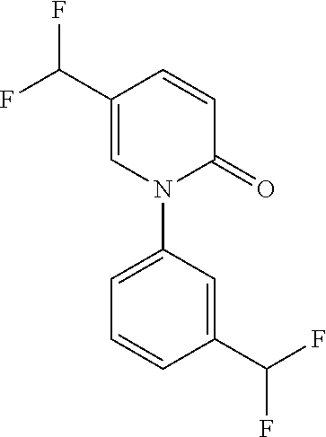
N1(C2=CC=CC(C(F)F)=C2)C(=O)C=CC(C(F)F)=C1
